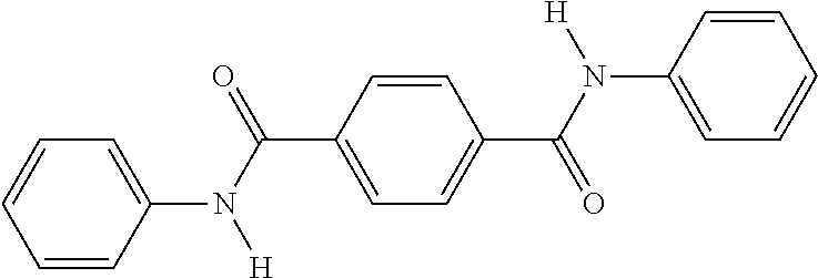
C1=CC(N(C(C2=CC=C(C(N([H])C3=CC=CC=C3)=O)C=C2)=O)[H])=CC=C1
